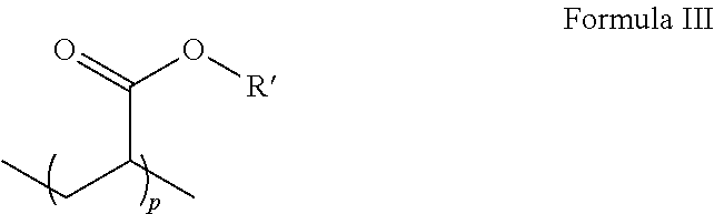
CCC(C)C(=O)O[R]
